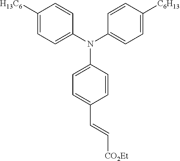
N(C1=CC=C([C6H13])C=C1)(C1=CC=C(C=C[CO2Et])C=C1)C1=CC=C([H13C6])C=C1
